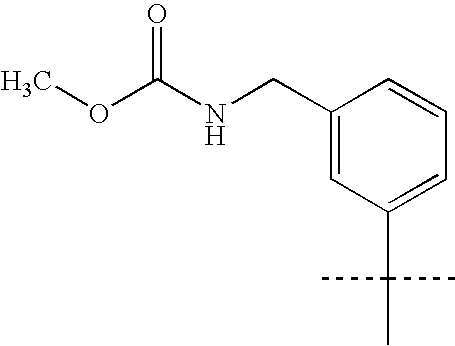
C1(CNC(OC)=O)=CC(C(C)(C)C)=CC=C1
